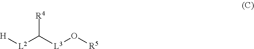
[H][L2]C([L3]O[R5])[R4]
